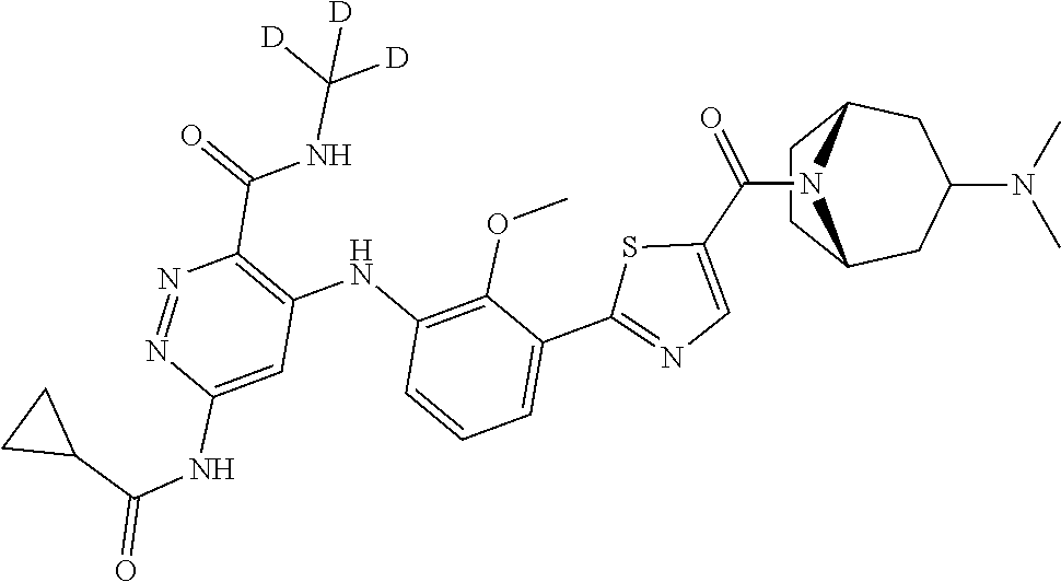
C1(C(NC([D])([D])[D])=O)=C(NC2=C(OC)C(C3=NC=C(C(=O)N4C5CC(N(C)C)CC4CC5)S3)=CC=C2)C=C(NC(=O)C2CC2)N=N1
